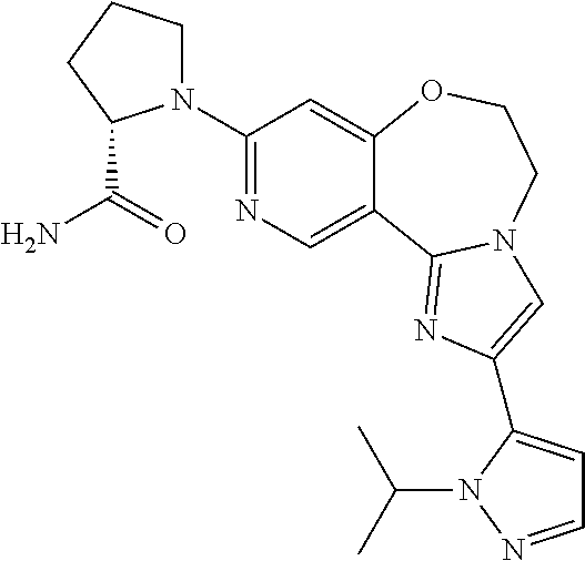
C1(N2CCCC2C(=O)N)=NC=C2C(=C1)OCCN1C2=NC(C2=CC=NN2C(C)C)=C1
